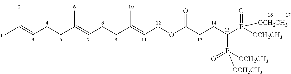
CC(=CCCC(=CCCC(=CCOC(CCC(P([OCH2CH3])(=O)[OCH2CH3])P([OCH2CH3])(=O)[OCH2CH3])=O)C)C)C
